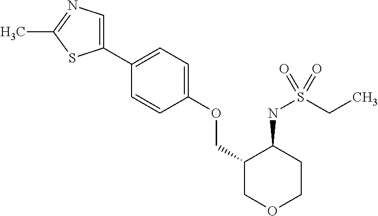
C1(C2=CC=C(OCC3COCCC3NS(CC)(=O)=O)C=C2)=CN=C(C)S1
